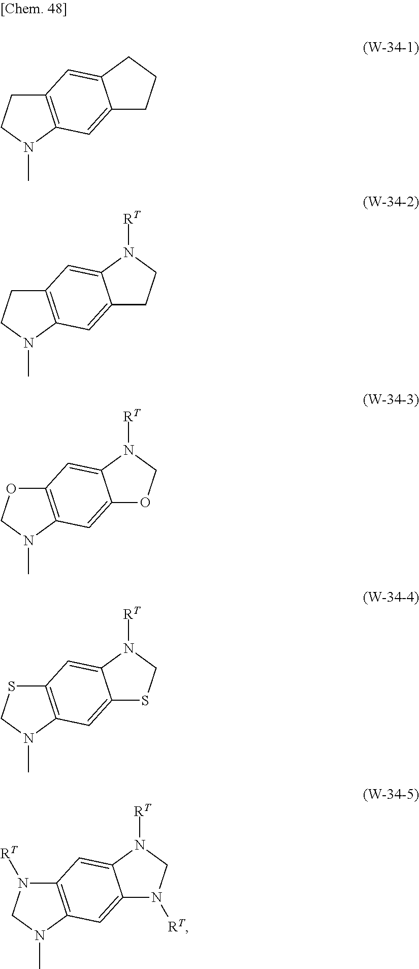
C12=C(N(C)CC1)C=C1C(=C2)CCC1.C12=C(N(C)CC1)C=C1C(=C2)N([RT])CC1.C12=C(N(C)CO1)C=C1C(=C2)N([RT])CO1.C12=C(N(C)CS1)C=C1C(=C2)N([RT])CS1.C12=C(N(C)CN1[RT])C=C1C(=C2)N([RT])CN1[RT]
